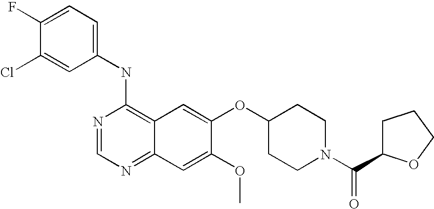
C1(NC2=C3C(=NC=N2)C=C(OC)C(OC2CCN(C(C4CCCO4)=O)CC2)=C3)=CC=C(F)C(Cl)=C1
